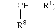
CC([R1])[R8]
